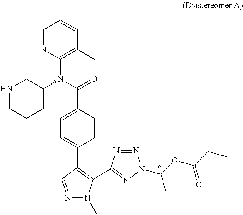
C1=NC(N(C(=O)C2=CC=C(C3=C(C4=NN(C(OC(CC)=O)C)N=N4)N(C)N=C3)C=C2)C2CCCNC2)=C(C)C=C1
